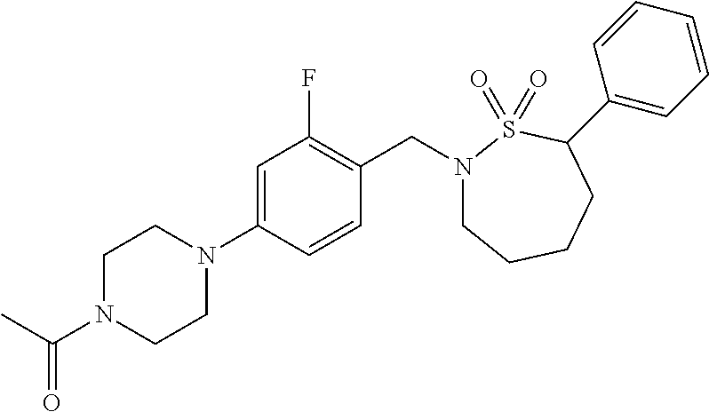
C1(N2CCN(C(C)=O)CC2)=CC(F)=C(CN2CCCCC(C3=CC=CC=C3)S2(=O)=O)C=C1
